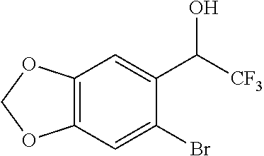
C12=C(C=C(Br)C(C([CF3])O)=C1)OCO2
